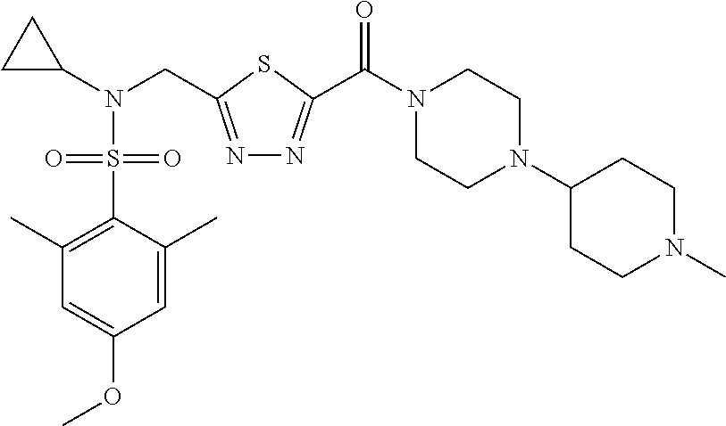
C1=C(C)C(S(N(C2CC2)CC2=NN=C(C(N3CCN(C4CCN(C)CC4)CC3)=O)S2)(=O)=O)=C(C)C=C1OC
